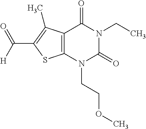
C12=C(N(CCOC)C(=O)N(CC)C1=O)SC(C([H])=O)=C2C
